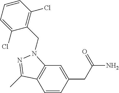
C1=CC(CC(=O)N)=CC2=C1C(C)=NN2CC1=C(Cl)C=CC=C1Cl
